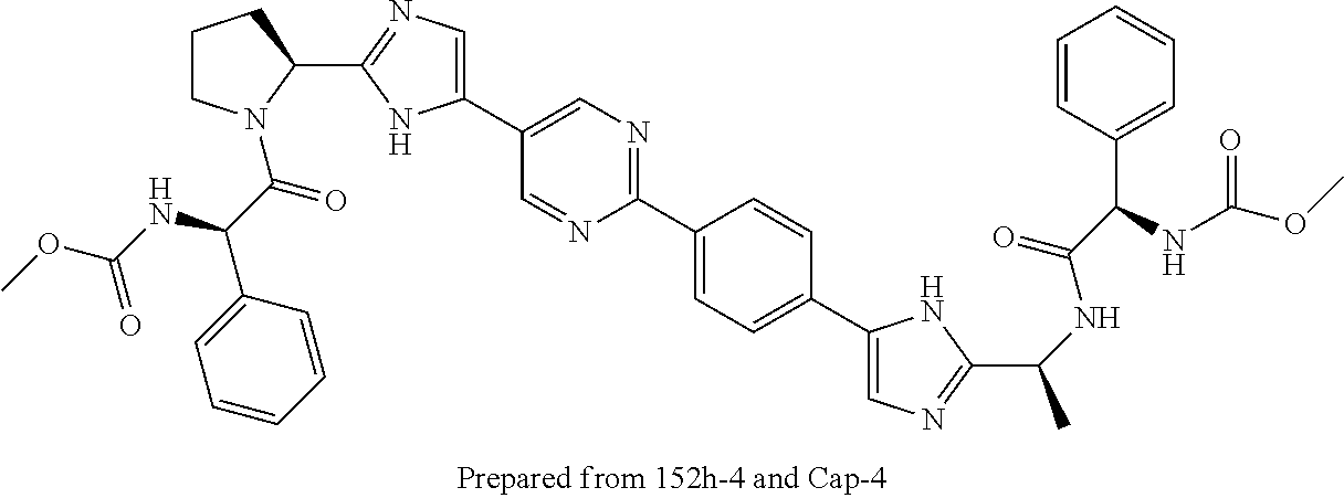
C1CN(C(=O)C(C2=CC=CC=C2)NC(OC)=O)C(C2=NC=C(C3=CN=C(C4=CC=C(C5=CN=C(C(NC(C(C6=CC=CC=C6)NC(OC)=O)=O)C)N5)C=C4)N=C3)N2)C1
